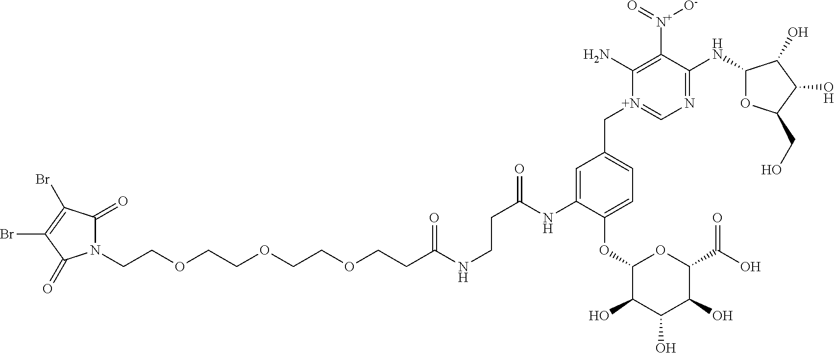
N1(CCOCCOCCOCCC(NCCC(=O)NC2=CC(C[N+]3=CN=C(NC4OC(CO)C(O)C4O)C([N+](=O)[O-])=C3N)=CC=C2OC2C(O)C(O)C(O)C(C(O)=O)O2)=O)C(=O)C(Br)=C(Br)C1=O
